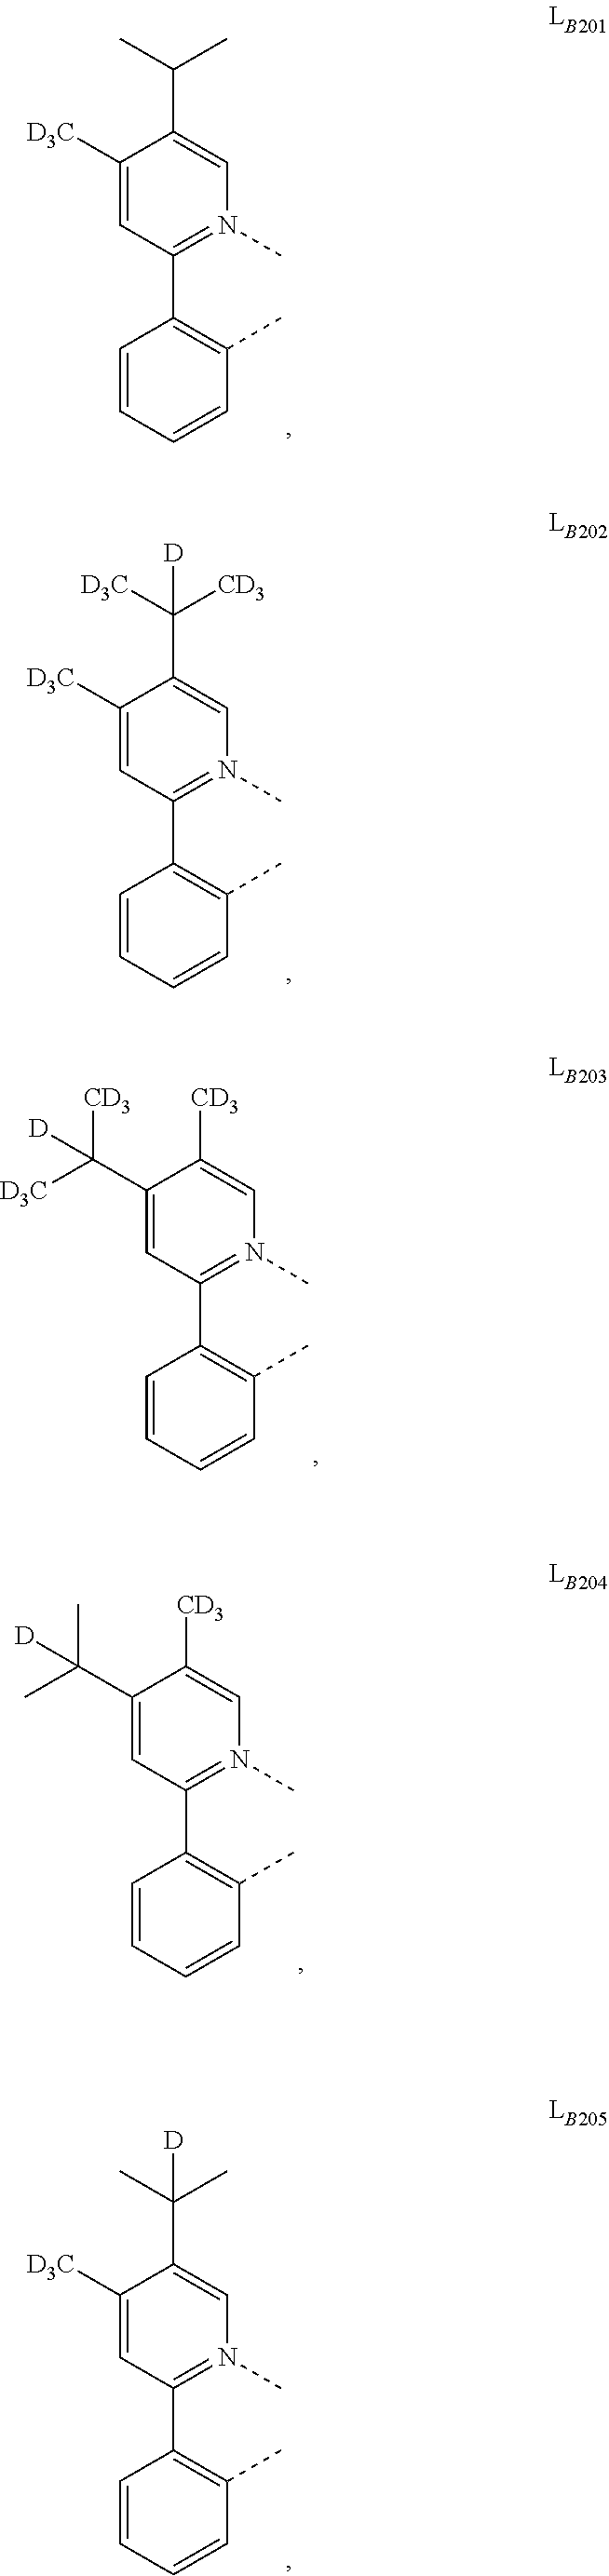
C1([D3C])=CC(C2=C(C)C=CC=C2)=N(C)C=C1C(C)C.C1([D3C])=CC(C2=C(C)C=CC=C2)=N(C)C=C1C([CD3])([D3C])[D].C1(C([CD3])([D3C])[D])=CC(C2=C(C)C=CC=C2)=N(C)C=C1[CD3].C1(C(C)(C)[D])=CC(C2=C(C)C=CC=C2)=N(C)C=C1[CD3].C1([D3C])=CC(C2=C(C)C=CC=C2)=N(C)C=C1C(C)(C)[D]
